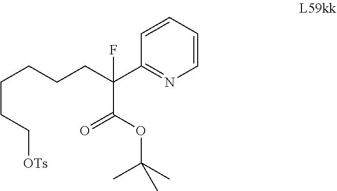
C1=CC=CC(C(CCCCCC[OTs])(C(OC(C)(C)C)=O)F)=N1
